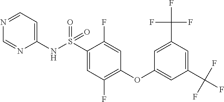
C1(NS(C2=CC(F)=C(OC3=CC(C(F)(F)F)=CC(C(F)(F)F)=C3)C=C2F)(=O)=O)=CC=NC=N1
